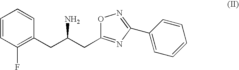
C1=CC(F)=C(CC(CC2=NC(C3=CC=CC=C3)=NO2)N)C=C1
